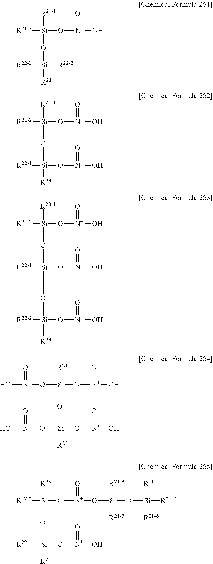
[R21-2][Si]([R21-1])(O[Si]([R22-2])([R22-1])[R23])O[N+](=O)O.[R21-2][Si]([R21-1])(O[Si](O[N+](=O)O)([R22-1])[R23])O[N+](=O)O.[R21-2][Si]([R23-1])(O[Si](O[N+](=O)O)([R22-1])O[Si](O[N+](=O)O)([R22-2])[R23])O[N+](=O)O.O([Si]([R21])(O[Si](O[N+](=O)O)(O[N+](=O)O)[R23])O[N+](=O)O)[N+](=O)O.[R12-2][Si]([R23-1])(O[Si](O[N+](=O)O)([R22-1])[R23-1])O[N+](=O)O[Si]([R21-3])([R21-5])O[Si]([R21-6])([R21-4])[R21-7]
